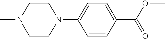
C1=C(N2CCN(C)CC2)C=CC(C(OC)=O)=C1
